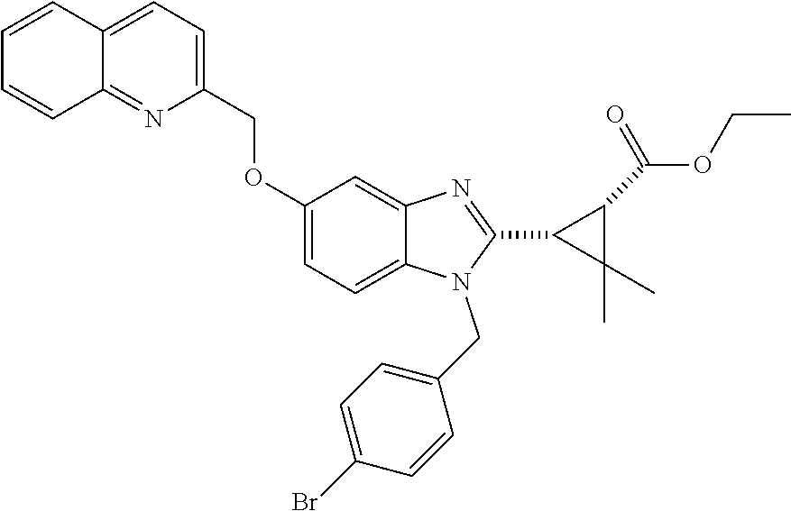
C1(COC2=CC=C3C(=C2)N=C(C2C(C(OCC)=O)C2(C)C)N3CC2=CC=C(Br)C=C2)=CC=C2C(=N1)C=CC=C2
